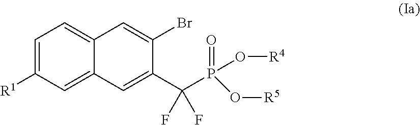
C1=C([R1])C=C2C(=C1)C=C(Br)C(C(P(=O)(O[R4])O[R5])(F)F)=C2
